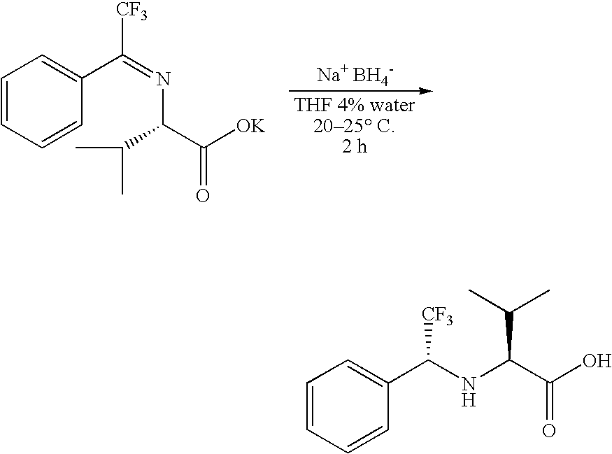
C1=CC=CC(C(=NC(C(C)C)C([OK])=O)[CF3])=C1.[Na+ BH4-].C1=CC=CC(C(NC(C(O)=O)C(C)C)[CF3])=C1
